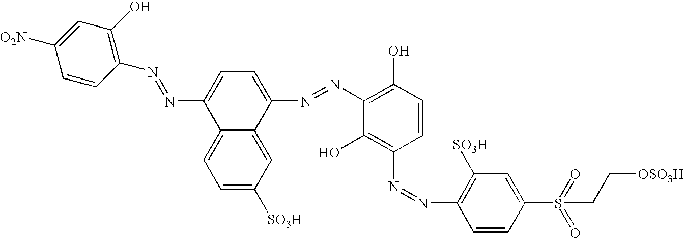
C1=C([SO3H])C=C2C(=C1)C(N=NC1=C(O)C=C([O2N])C=C1)=CC=C2N=NC1=C(O)C=CC(N=NC2=C([SO3H])C=C(S(=O)(=O)CC[OSO3H])C=C2)=C1O
